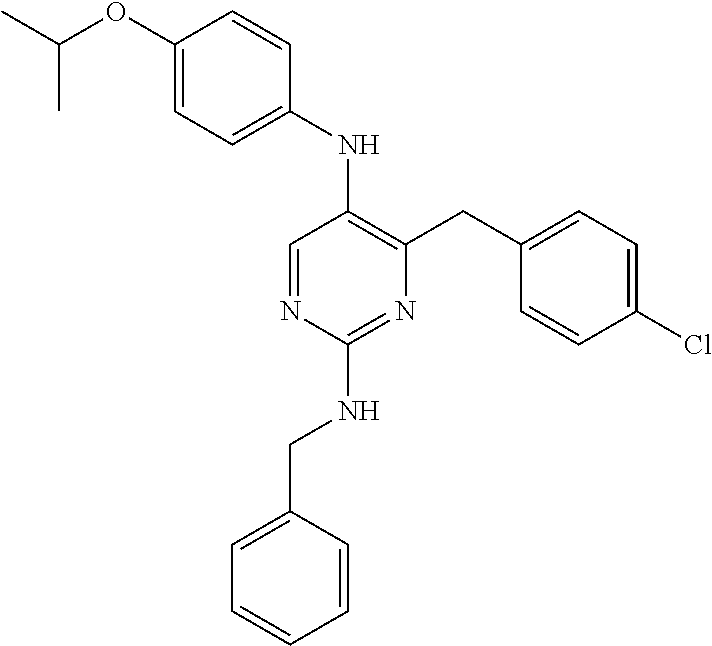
C1(NC2=C(CC3=CC=C(Cl)C=C3)N=C(NCC3=CC=CC=C3)N=C2)=CC=C(OC(C)C)C=C1
